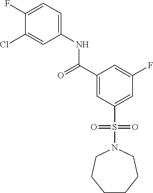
C1(F)=CC=C(NC(C2=CC(S(=O)(=O)N3CCCCCC3)=CC(F)=C2)=O)C=C1Cl
